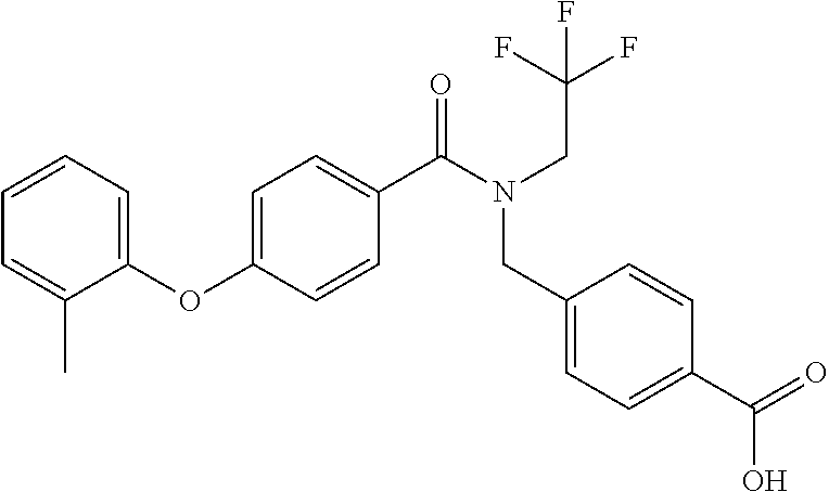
C1=CC=C(OC2=CC=C(C(=O)N(CC(F)(F)F)CC3=CC=C(C(O)=O)C=C3)C=C2)C(C)=C1
